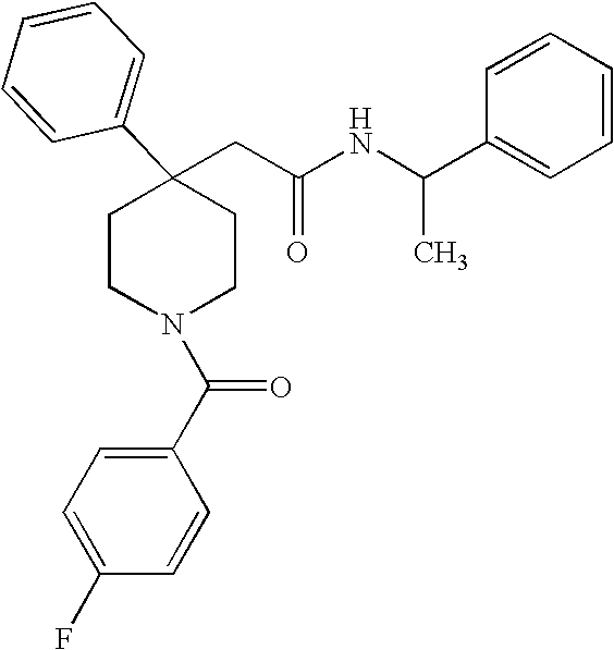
C(C1(C2=CC=CC=C2)CCN(C(C2=CC=C(F)C=C2)=O)CC1)C(NC(C1=CC=CC=C1)C)=O
